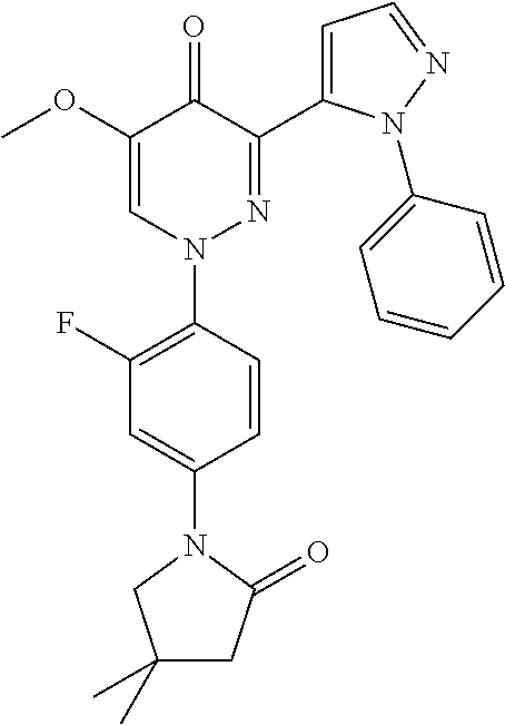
COC1=CN(C2=C(F)C=C(N3CC(C)(C)CC3=O)C=C2)N=C(C2=CC=NN2C2=CC=CC=C2)C1=O
